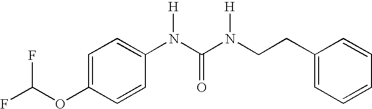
C1=C(OC(F)F)C=CC(N(C(N(CCC2=CC=CC=C2)[H])=O)[H])=C1
